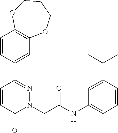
C1=CC(C2=NN(CC(NC3=CC=CC(C(C)C)=C3)=O)C(=O)C=C2)=CC2=C1OCCCO2
